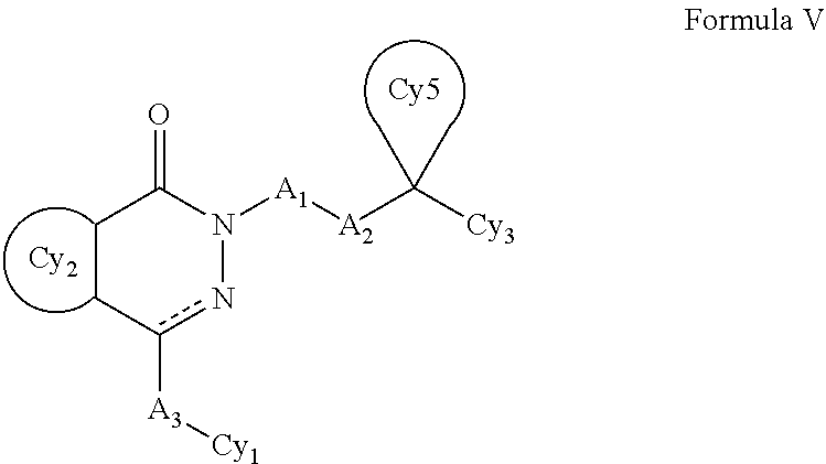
[Cy2].C1Cc([A3][Cy1])nN([A1][A2]C([Cy3])(C)C)C1=O
